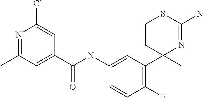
C1(C(NC2=CC(C3(C)N=C(N)SCC3)=C(F)C=C2)=O)=CC(C)=NC(Cl)=C1
